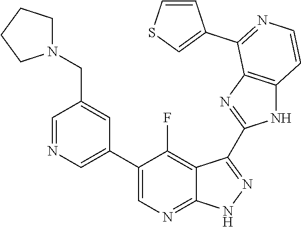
C1=NC=C(C2=CN=C3C(=C2F)C(C2=NC4=C(N2)C=CN=C4C2=CSC=C2)=N[N H]3)C=C1CN1CCCC1
